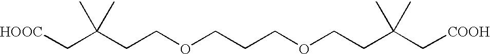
[HOOC]CC(CCOCCCOCCC(C[COOH])(C)C)(C)C
